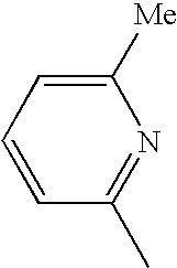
C1=CC(C)=NC([Me])=C1
